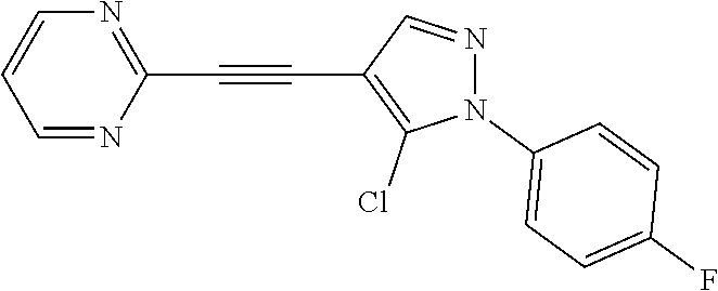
C1=NC(C#CC2=C(Cl)N(C3=CC=C(F)C=C3)N=C2)=NC=C1
